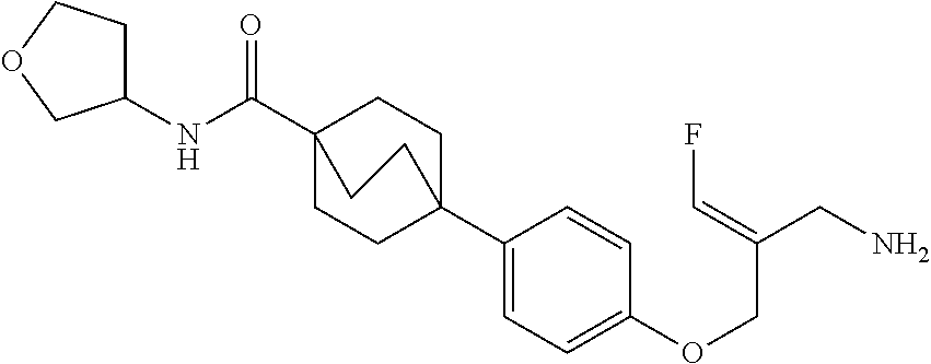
C1(C23CCC(C(NC4CCOC4)=O)(CC2)CC3)=CC=C(OCC(CN)=CF)C=C1
